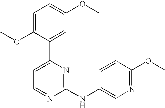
C1=C(OC)C(C2=CC=NC(NC3=CN=C(OC)C=C3)=N2)=CC(OC)=C1
